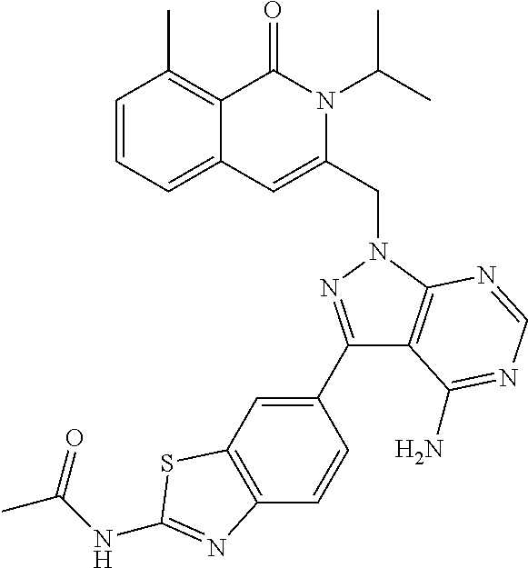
C1=CC=C2C(=C1C)C(=O)N(C(C)C)C(CN1C3=C(C(C4=CC5=C(C=C4)N=C(NC(C)=O)S5)=N1)C(N)=NC=N3)=C2
